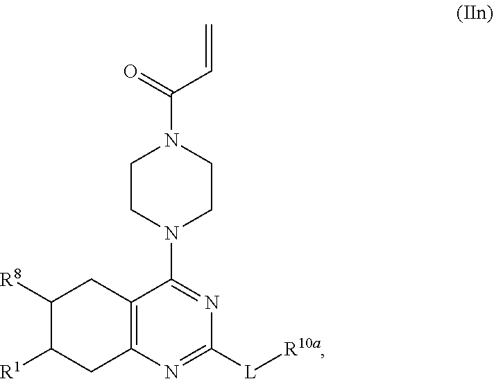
C1([R8])C([R1])CC2=C(C1)C(N1CCN(C(=O)C=C)CC1)=NC([L][R10a])=N2
